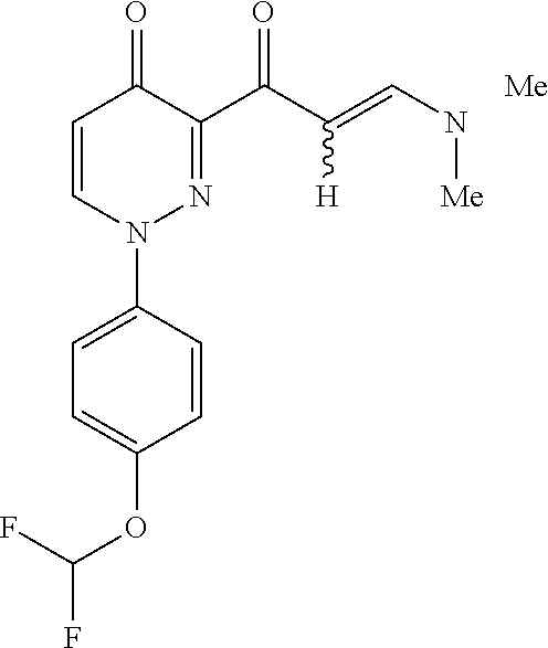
C1=C(N2N=C(C(C(=CN[Me])[H])=O)C(=O)C=C2)C=CC(OC(F)F)=C1.[Me]
